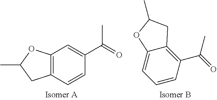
C12=C(C=CC(C(=O)C)=C1)CC(C)O2.C1=CC(C(=O)C)=C2C(=C1)OC(C)C2
